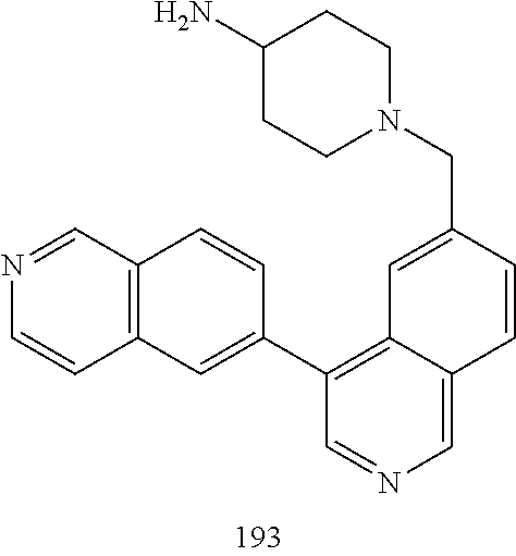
N1(CC2=CC3=C(C4=CC5=C(C=C4)C=NC=C5)C=NC=C3C=C2)CCC(N)CC1
